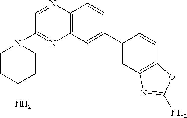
C12=C(C=C(C3=CC4=C(C=C3)OC(N)=N4)C=C1)N=C(N1CCC(N)CC1)C=N2
